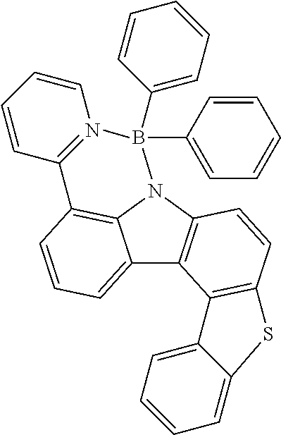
C12=CC=CC3=C1N(C1=C2C2=C(C=C1)SC1=CC=CC=C21)B(C1=CC=CC=C1)(C1=CC=CC=C1)N1=C3C=CC=C1
